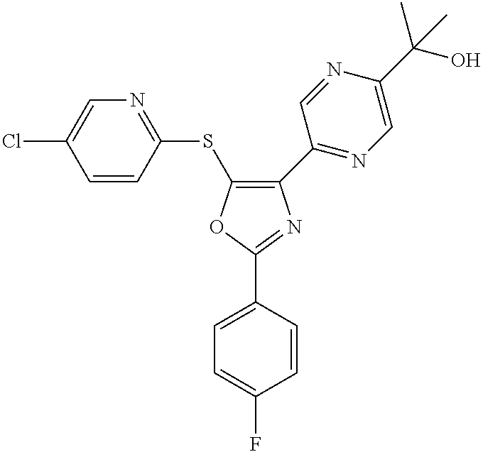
C1=C(F)C=CC(C2=NC(C3=NC=C(C(O)(C)C)N=C3)=C(SC3=NC=C(Cl)C=C3)O2)=C1
